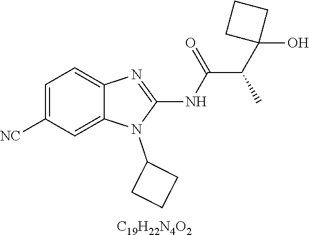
C1=C([NC])C=C2C(=C1)N=C(NC(C(C1(O)CCC1)C)=O)N2C1CCC1.[C19H22N4O2]
